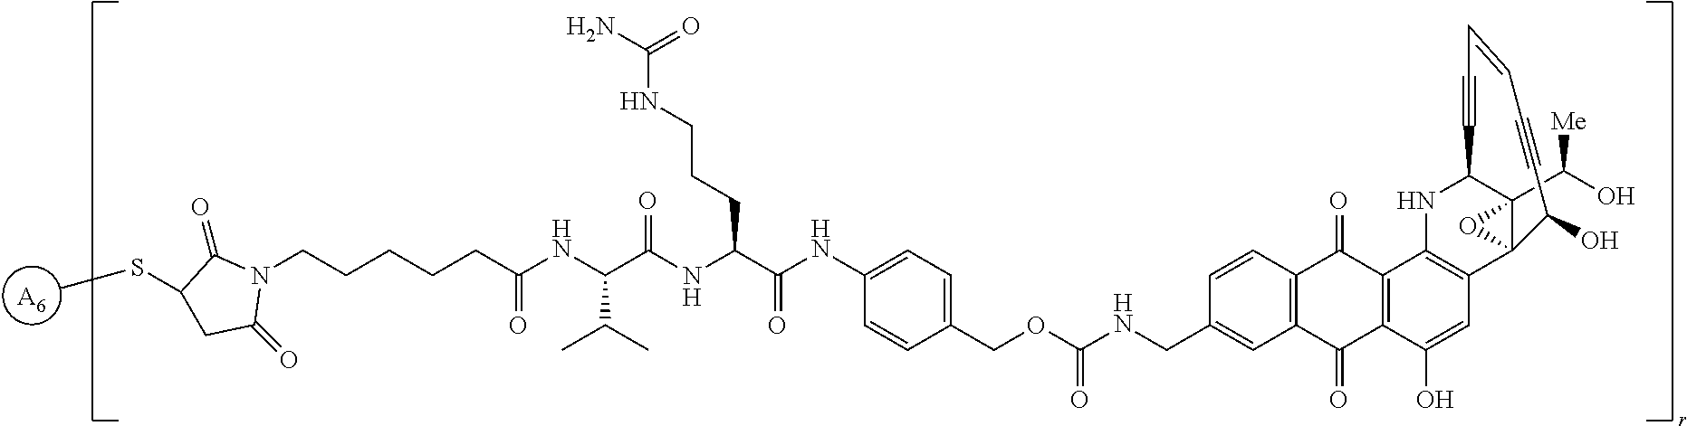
[A6].C12(C(O)[Me])C3(C4=C(C5=C(C(=O)C6=C(C5=O)C=CC(CNC(OCC5=CC=C(NC(C(CCCNC(=O)N)NC(=O)C(C(C)C)NC(CCCCCN7C(=O)C(SC)CC7=O)=O)=O)C=C5)=O)=C6)C(O)=C4)NC1C#CC=CC#CC3O)O2
